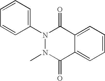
C12=CC=CC=C1C(=O)N(C)N(C1=CC=CC=C1)C2=O
